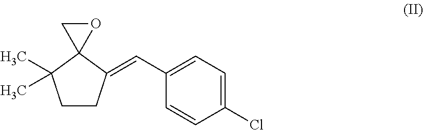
C1CC(=CC2=CC=C(Cl)C=C2)C2(C1(C)C)OC2
